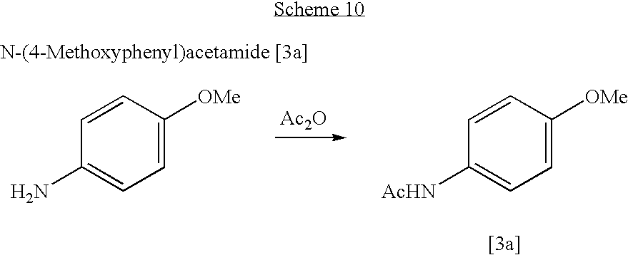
[Ac2O].C1=CC([OMe])=CC=C1[AcHN].C1=CC([OMe])=CC=C1N
